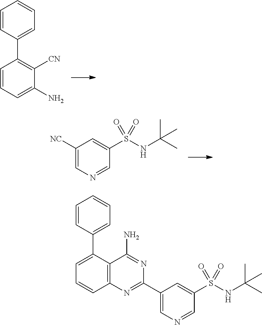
C1=CC=C(N)C([CN])=C1C1=CC=CC=C1.C1([NC])=CN=CC(S(NC(C)(C)C)(=O)=O)=C1.C1(C2=NC3=C(C(N)=N2)C(C2=CC=CC=C2)=CC=C3)=CN=CC(S(NC(C)(C)C)(=O)=O)=C1
